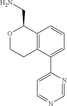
C12=C(C(C3=CC=NC=N3)=CC=C1)CCOC2CN
